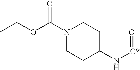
N1(C(OCC)=O)CCC(N[C*]=O)CC1
